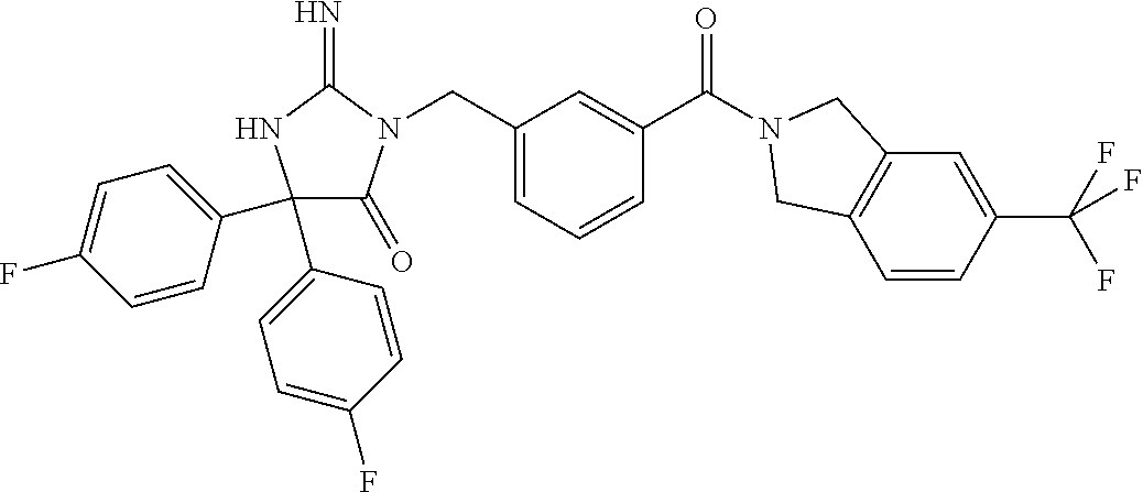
C1(C2=CC=C(F)C=C2)(C2=CC=C(F)C=C2)C(=O)N(CC2=CC=CC(C(=O)N3CC4=C(C=CC(C(F)(F)F)=C4)C3)=C2)C(=N)N1
